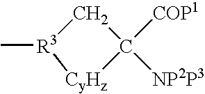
C1C([COP1])([NP2P3])[CyHz][R3]1C
